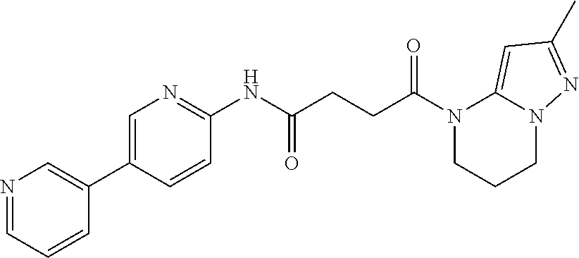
C1(NC(CCC(N2CCCN3C2=CC(C)=N3)=O)=O)=NC=C(C2=CN=CC=C2)C=C1
